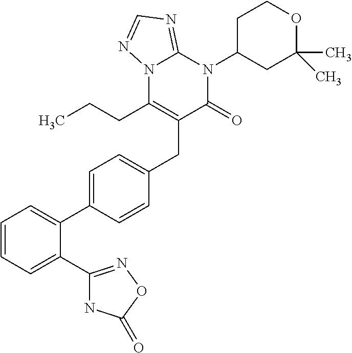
C1=CC=C(C2=NOC(=O)N2)C(C2=CC=C(CC3=C(CCC)N4C(=NC=N4)N(C4CC(C)(C)OCC4)C3=O)C=C2)=C1
